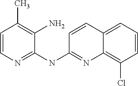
C1=CN=C(NC2=NC3=C(Cl)C=CC=C3C=C2)C(N)=C1C
